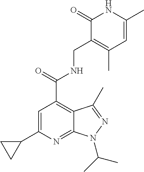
C1=C(C2CC2)N=C2C(=C1C(=O)NCC1=C(C)C=C(C)NC1=O)C(C)=NN2C(C)C
